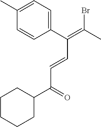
C1(C)=CC=C(C(=C(C)Br)C=CC(C2CCCCC2)=O)C=C1
